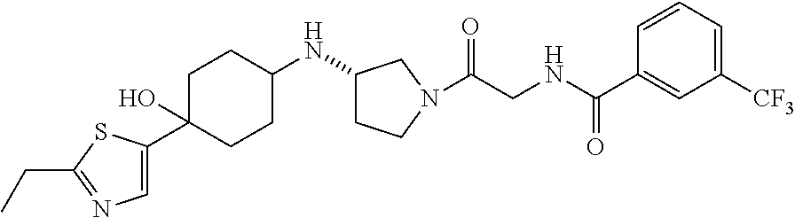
C1=C(C2(O)CCC(NC3CCN(C(CNC(C4=CC([CF3])=CC=C4)=O)=O)C3)CC2)SC(CC)=N1
